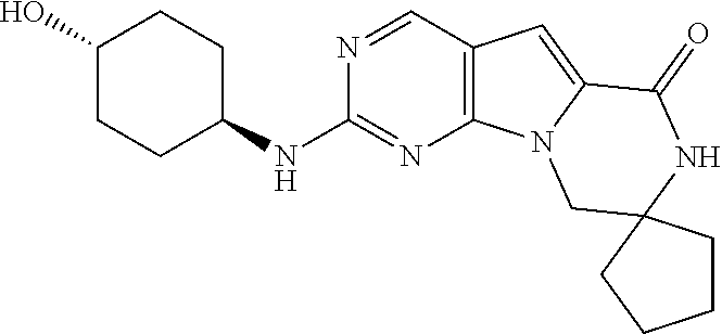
C12=C(C=NC(NC3CCC(O)CC3)=N1)C=C1N2CC2(NC1=O)CCCC2
